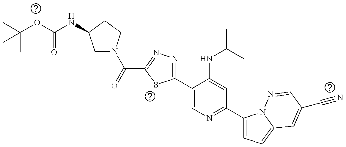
C1(C2=NN=C(C(=O)N3CC(NC(=O)OC(C)(C)C)CC3)S2)=CN=C(C2=CC=C3N2N=CC(C#N)=C3)C=C1NC(C)C
